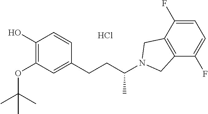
C1(O)=C(OC(C)(C)C)C=C(CCC(N2CC3=C(C2)C(F)=CC=C3F)C)C=C1.Cl
